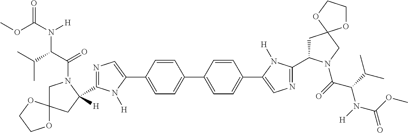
COC(N([H])C(C(=O)N1CC2(CC1([H])C1=NC=C(C3=CC=C(C4=CC=C(C5=CN=C(C6CC7(CN6C(C(N(C(=O)OC)[H])C(C)C)=O)OCCO7)N5[H])C=C4)C=C3)N1[H])OCCO2)C(C)C)=O
